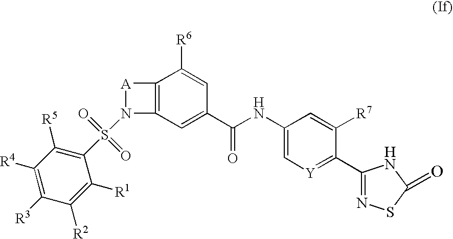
C1([R3])=C([R4])C([R5])=C(S(=O)(=O)N2C3=C([A]2)C([R6])=CC(C(NC2=C[Y]=C(C4=NSC(=O)N4)C([R7])=C2)=O)=C3)C([R1])=C1[R2]
